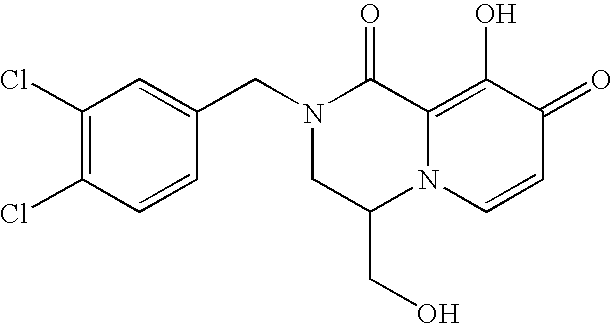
C1(Cl)=C(Cl)C=CC(CN2CC(CO)N3C(=C(O)C(=O)C=C3)C2=O)=C1
